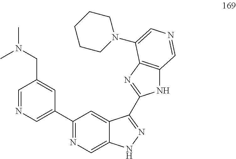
N(CC1=CC(C2=NC=C3C(=C2)C(C2=NC4=C(N2)C=NC=C4N2CCCCC2)=NN3)=CN=C1)(C)C
